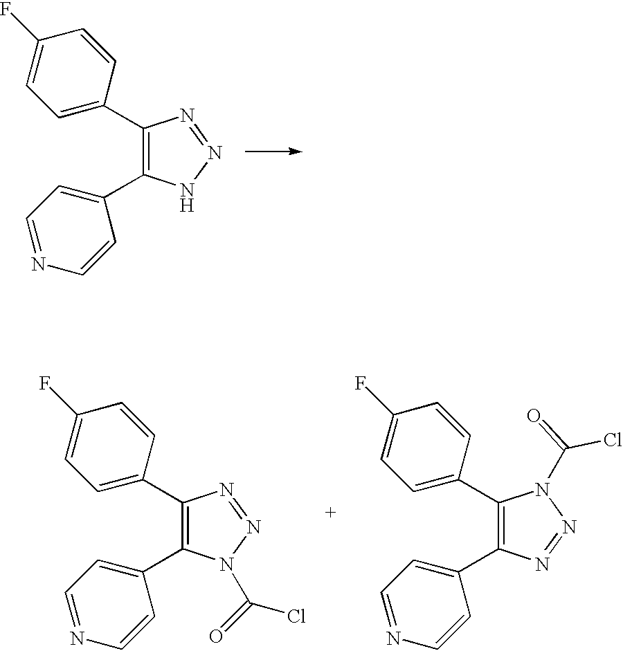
C1(C2=CC=C(F)C=C2)=C(C2=CC=NC=C2)NN=N1.C1(C2=CC=C(F)C=C2)=C(C2=CC=NC=C2)N(C(=O)Cl)N=N1.C1(C2=CC=C(F)C=C2)=C(C2=CC=NC=C2)N=NN1C(=O)Cl
